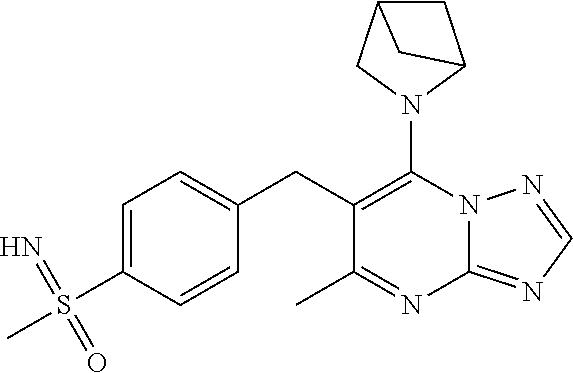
N1(C2=C(CC3=CC=C(S(C)(=N)=O)C=C3)C(C)=NC3=NC=NN23)C2CC(C1)C2
